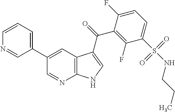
C12=C(C=C(C3=CC=CN=C3)C=N1)C(C(=O)C1=C(F)C(S(NCCC)(=O)=O)=CC=C1F)=CN2
